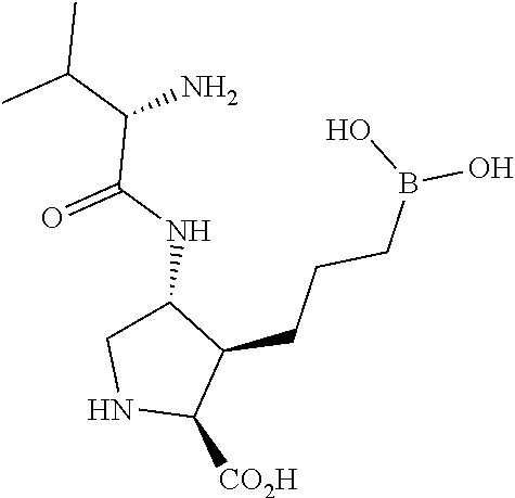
C1(NC(=O)C(N)C(C)C)CNC([CO2H])C1CCCB(O)O
